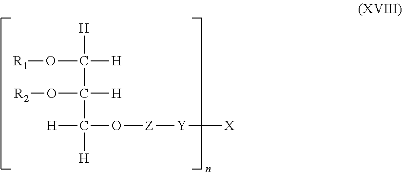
C([H])([H])(O[R1])C(C([H])(O[Z][Y][X])[H])([H])O[R2]
